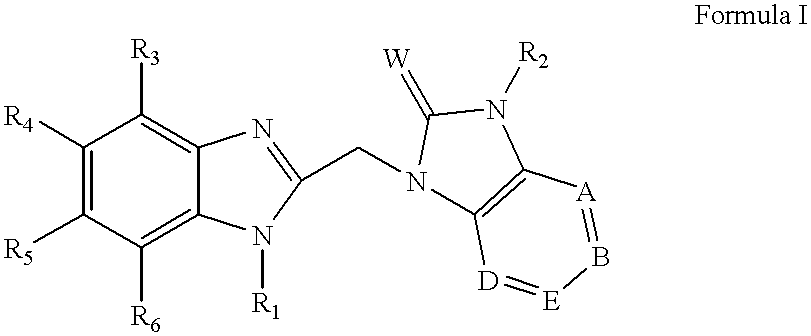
C1([R4])=C([R5])C([R6])=C2C(=C1[R3])N=C(CN1C3=C(N([R2])C1=[W])[A]=B[E]=[D]3)N2[R1]
